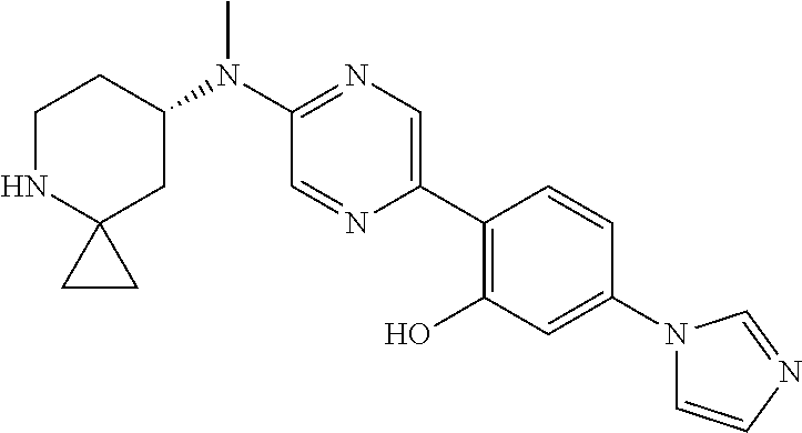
N(C1=NC=C(C2=C(O)C=C(N3C=CN=C3)C=C2)N=C1)(C1CCNC2(C1)CC2)C
